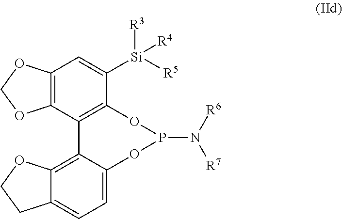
C12=C(C3=C(C([Si]([R3])([R4])[R5])=C1)OP(N([R6])[R7])OC1=CC=C4C(=C31)OCC4)OCO2
